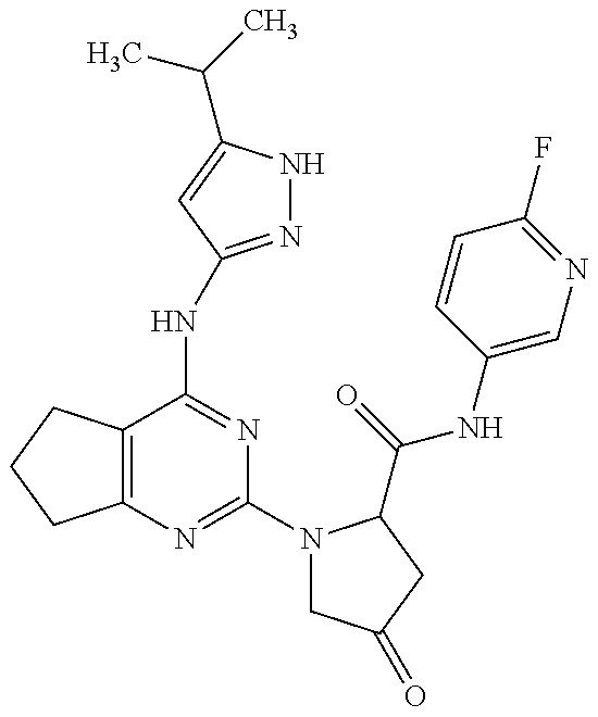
C12=C(C(NC3=NNC(C(C)C)=C3)=NC(N3CC(=O)CC3C(=O)NC3=CN=C(F)C=C3)=N1)CCC2
